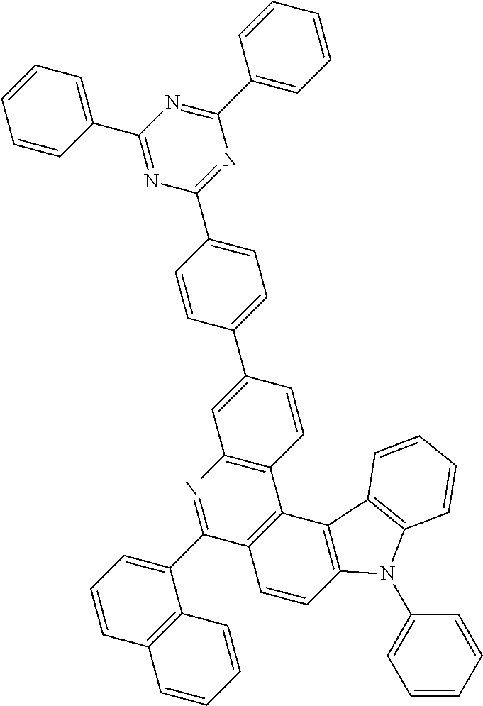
C1=CC2=C(C(C3=NC4=C(C5=C3C=CC3=C5C5=C(N3C3=CC=CC=C3)C=CC=C5)C=CC(C3=CC=C(C5=NC(C6=CC=CC=C6)=NC(C6=CC=CC=C6)=N5)C=C3)=C4)=C1)C=CC=C2
